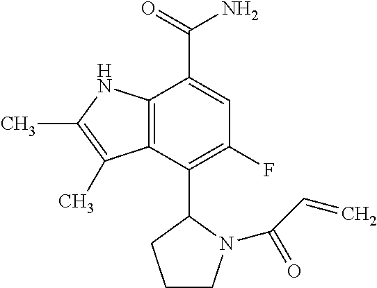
C12=C(NC(C)=C1C)C(C(=O)N)=CC(F)=C2C1CCCN1C(C=C)=O
